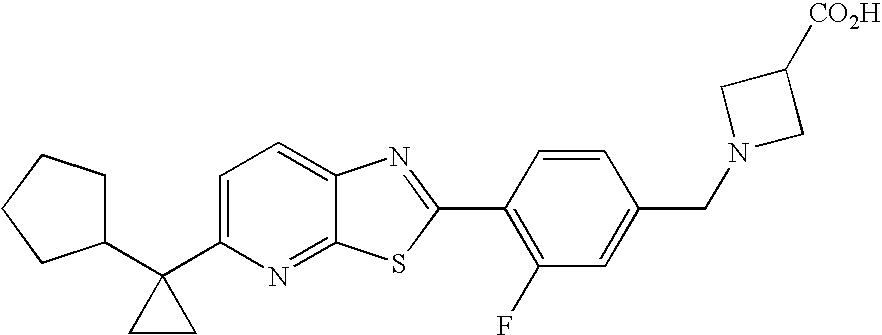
C1(C2(C3=CC=C4C(=N3)SC(C3=C(F)C=C(CN5CC([CO2H])C5)C=C3)=N4)CC2)CCCC1
